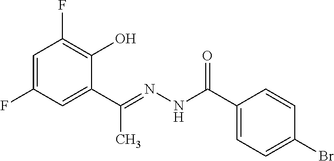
C1=C(F)C=C(C(=NNC(C2=CC=C(Br)C=C2)=O)C)C(O)=C1F
